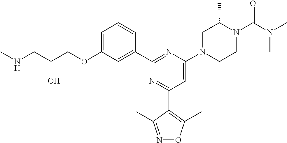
C1=C(OCC(CNC)O)C=C(C2=NC(N3CCN(C(N(C)C)=O)C(C)C3)=CC(C3=C(C)ON=C3C)=N2)C=C1
